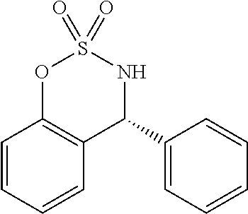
C1=CC=CC2=C1OS(=O)(=O)NC2C1=CC=CC=C1
